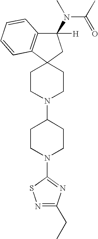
C12=C(C(N(C(C)=O)C)([H])CC13CCN(C1CCN(C4=NC(CC)=NS4)CC1)CC3)C=CC=C2
